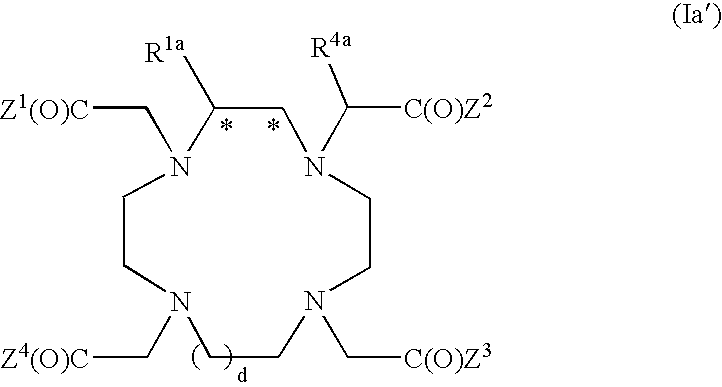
N1(C[Z4(O)C])CCN(C[Z1(O)C])C([R1a])CN(C([C(O)Z2])[R4a])CCN(C[C(O)Z3])CC1
